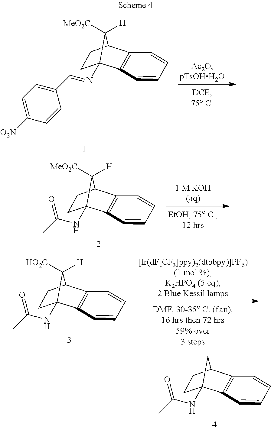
C1C2C3=C(C(NC(C)=O)(C1)C2)C=CC=C3.C1C2C3=C(C(N=CC4=CC=C([O2N])C=C4)(C1)C2([MeO2C])[H])C=CC=C3.C1C2C3=C(C(NC(C)=O)(C1)C2([MeO2C])[H])C=CC=C3.C1C2C3=C(C(NC(C)=O)(C1)C2([HO2C])[H])C=CC=C3
